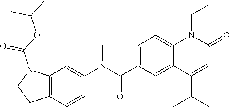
C1(N(C(C2=CC=C3C(=C2)C(C(C)C)=CC(=O)N3CC)=O)C)=CC2=C(C=C1)CCN2C(=O)OC(C)(C)C
